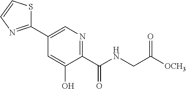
C1(C2=CN=C(C(NCC([OCH3])=O)=O)C(O)=C2)=NC=CS1
